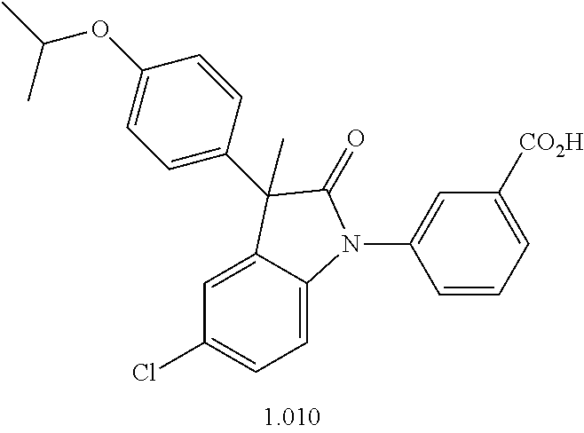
C1=C2C(=CC=C1Cl)N(C1=CC([CO2H])=CC=C1)C(=O)C2(C)C1=CC=C(OC(C)C)C=C1
